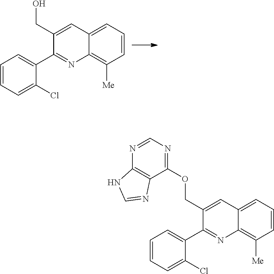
C1=CC=C(Cl)C(C2=NC3=C([Me])C=CC=C3C=C2CO)=C1.C1=CC=C(Cl)C(C2=NC3=C([Me])C=CC=C3C=C2COC2=NC=NC3=C2N=CN3)=C1
